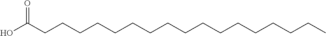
C(CCCCCC(O)=O)CCCCCCCCCCC
